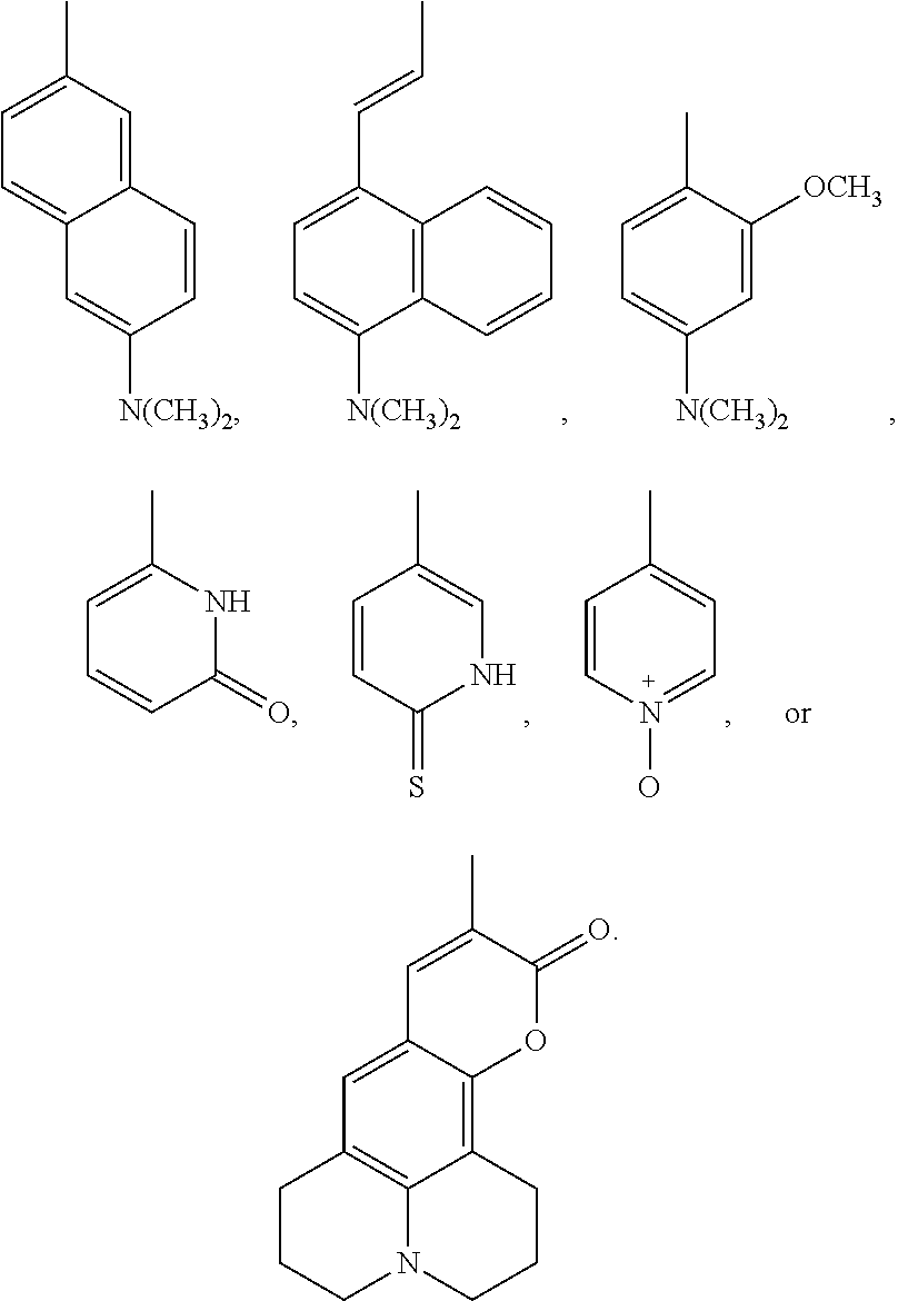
C1(C=CC)=CC=C([N(CH3)2])C2=C1C=CC=C2.C1(C)=CC=C([N(CH3)2])C=C1[OCH3].C12=CC(C)=CC=C1C=C([N(CH3)2])C=C2.C1(C)=CC=N(O)C=C1.C1(C)=CNC(=S)C=C1.C1=C(C)NC(=O)C=C1.C12=C3C(=CC4=C1N(CCC4)CCC2)C=C(C)C(=O)O3
